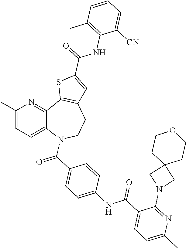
C12=CC=C(C)N=C1C1=C(CCN2C(C2=CC=C(NC(C3=CC=C(C)N=C3N3CC4(C3)CCOCC4)=O)C=C2)=O)C=C(C(=O)NC2=C(C)C=CC=C2[CN])S1
